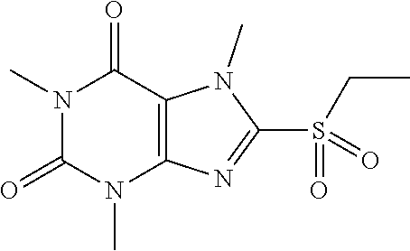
N1(C)C(=O)N(C)C2=C(C1=O)N(C)C(S(=O)(=O)CC)=N2
